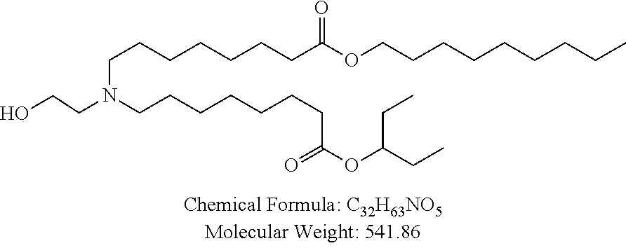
OCCN(CCCCCCCC(OC(CC)CC)=O)CCCCCCCC(OCCCCCCCCC)=O
